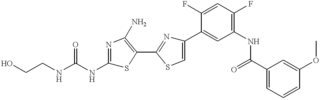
C(CNC(NC1=NC(N)=C(C2=NC(C3=CC(NC(C4=CC=CC(OC)=C4)=O)=C(F)C=C3F)=CS2)S1)=O)O
